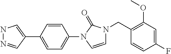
N1N=CC(C2=CC=C(N3C=CN(CC4=C(OC)C=C(F)C=C4)C3=O)C=C2)=C1
